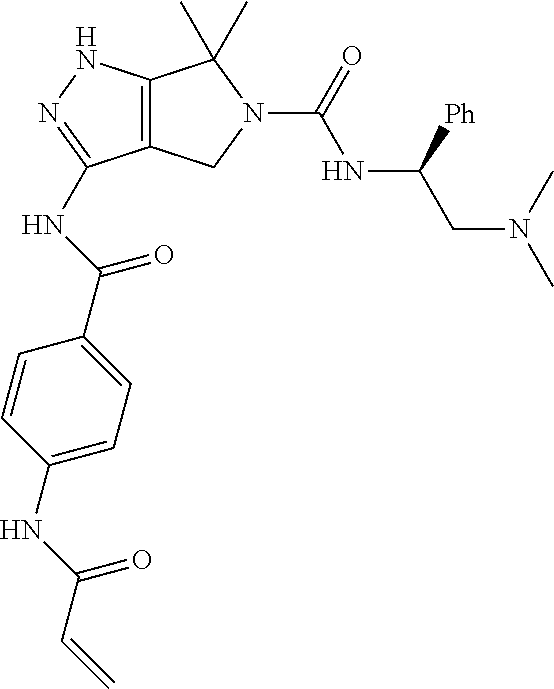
C12=C(NN=C1NC(C1=CC=C(NC(C=C)=O)C=C1)=O)C(C)(C)N(C(=O)NC(CN(C)C)[Ph])C2
